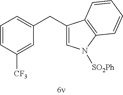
C(C1=CN([SO2Ph])C2=C1C=CC=C2)C1=CC=CC([CF3])=C1
